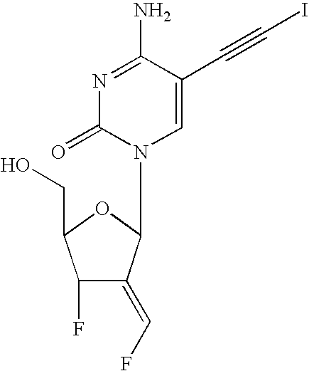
N1=C(N)C(C#CI)=CN(C2C(=CF)C(F)C(CO)O2)C1=O
